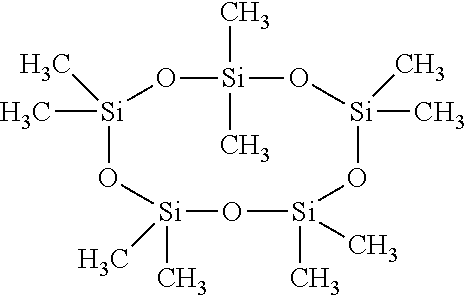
O1[Si](C)(C)O[Si](C)(C)O[Si](C)(C)O[Si](C)(C)O[Si]1(C)C
